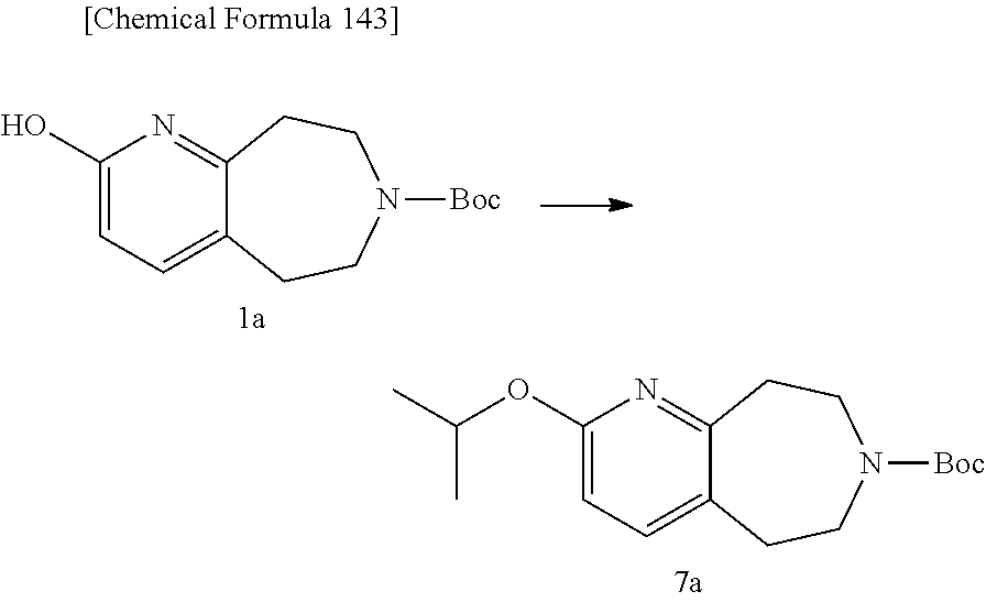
C1(O)=CC=C2C(=N1)CCN([Boc])CC2.C1(OC(C)C)=CC=C2C(=N1)CCN([Boc])CC2
